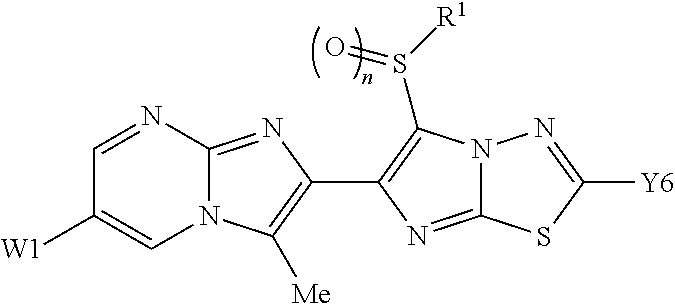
N12C(=NC(C3=C(S([R1])=O)N4C(=N3)SC([Y6])=N4)=C1[Me])N=CC([W1])=C2
